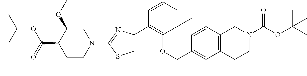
C1(C2=C(OCC3=C(C)C4=C(C=C3)CN(C(=O)OC(C)(C)C)CC4)C(C)=CC=C2)=CSC(N2CC(OC)C(C(=O)OC(C)(C)C)CC2)=N1
